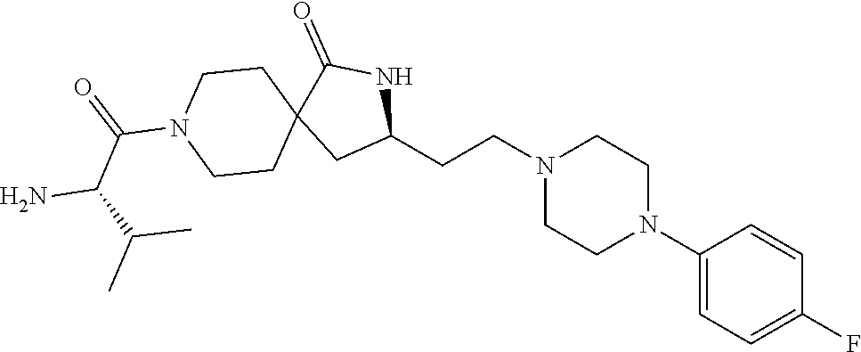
C1(N2CCN(CCC3NC(=O)C4(C3)CCN(C(=O)C(C(C)C)N)CC4)CC2)=CC=C(F)C=C1
